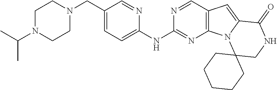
N1(CC2=CC=C(NC3=NC4=C(C=N3)C=C3N4C4(CNC3=O)CCCCC4)N=C2)CCN(C(C)C)CC1
